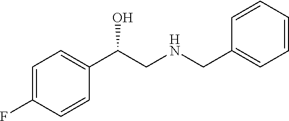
C1=C(F)C=CC(C(CNCC2=CC=CC=C2)O)=C1
